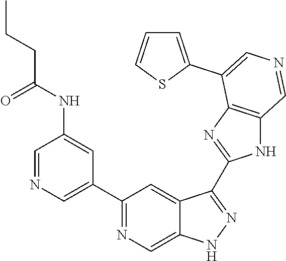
C1(C2=CN=CC(NC(=O)CCC)=C2)=NC=C2C(=C1)C(C1=NC3=C(N1)C=NC=C3C1=CC=CS1)=NN2
